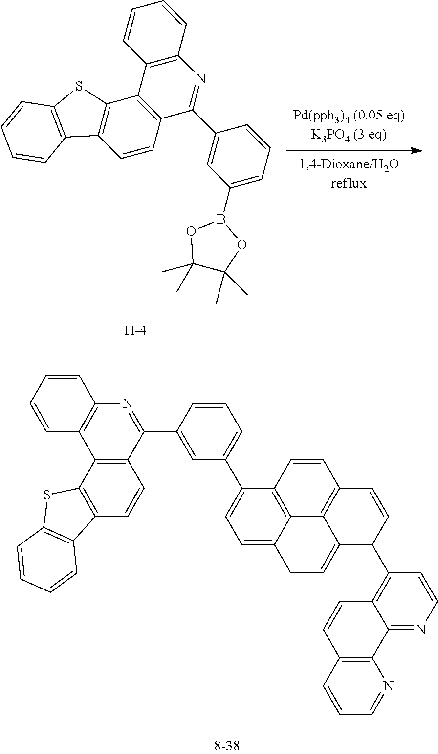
C12=C(C3=C(C(C4=CC(B5OC(C)(C)C(C)(C)O5)=CC=C4)=N1)C=CC1=C3SC3=C1C=CC=C3)C=CC=C2.[H].C12=C(C3=C(C=C1)C1=C(S3)C=CC=C1)C1=C(N=C2C2=CC(C3=CC=C4C5=C3C=CC3=C5C(=CC4)C(C4=C5C=CC6=C(C5=NC=C4)N=CC=C6)C=C3)=CC=C2)C=CC=C1
